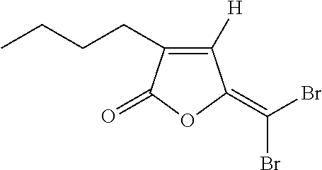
C1([H])=C(CCCC)C(=O)OC1=C(Br)Br
